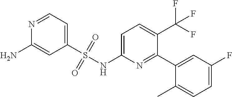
N1=CC=C(S(NC2=CC=C(C(F)(F)F)C(C3=CC(F)=CC=C3C)=N2)(=O)=O)C=C1N
